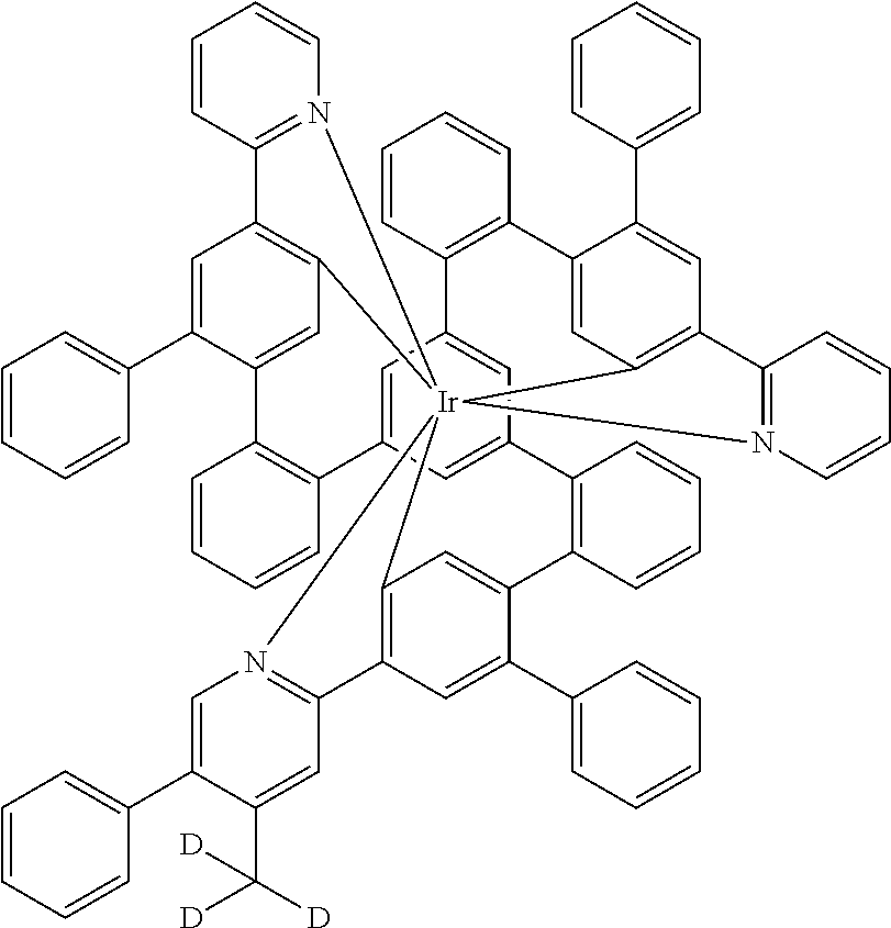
C1=CC2=N(C=C1)[Ir]1345C6=C2C=C(C2=CC=CC=C2)C(=C6)C2=C(C=CC=C2)C2=CC(=CC(=C2)C2=C(C=CC=C2)C2=CC1=C(C=C2C1=CC=CC=C1)C1=N3C=C(C2=CC=CC=C2)C(C([D])([D])[D])=C1)C1=C(C=CC=C1)C1=CC4=C(C=C1C1=CC=CC=C1)C1=N5C=CC=C1
